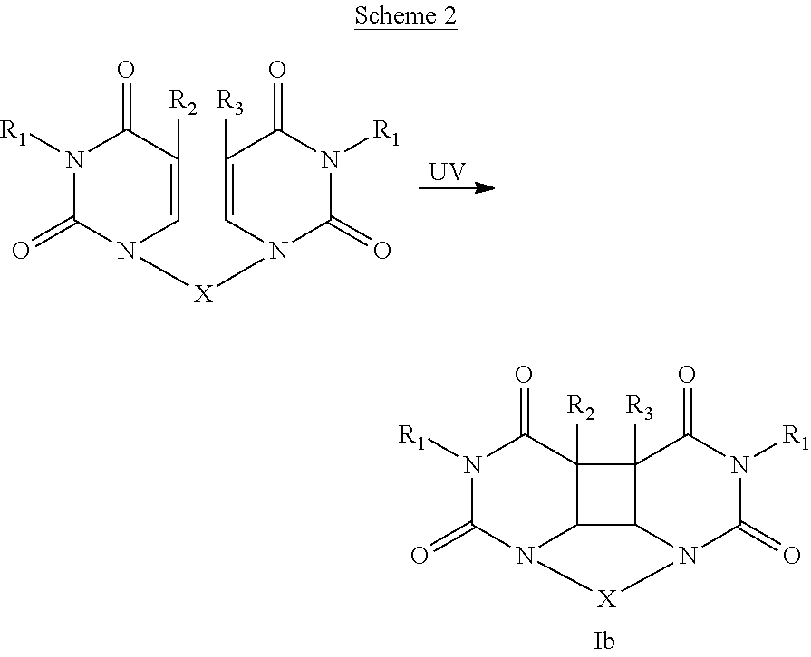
N1([R1])C(=O)N([X]N2C(=O)N([R1])C(=O)C([R3])=C2)C=C([R2])C1=O.[UV].N1([R1])C(=O)N2C3C([R2])(C1=O)C1([R3])C3N(C(=O)N([R1])C1=O)[X]2
